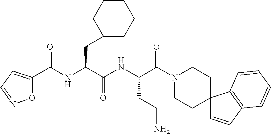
N(C(C(NC(C(N1CCC2(CC1)C=CC1=C2C=CC=C1)=O)CCN)=O)CC1CCCCC1)C(C1=CC=NO1)=O
